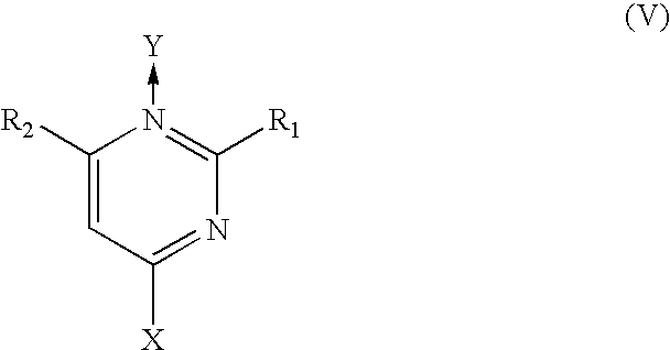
C1([R2])=CC([X])=NC([R1])=N1->[Y]
